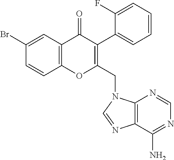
C1=CC2=C(C=C1Br)C(=O)C(C1=CC=CC=C1F)=C(CN1C3=C(N=C1)C(N)=NC=N3)O2
